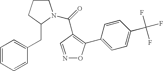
C1=CC=CC(CC2CCCN2C(=O)C2=C(C3=CC=C(C(F)(F)F)C=C3)ON=C2)=C1
